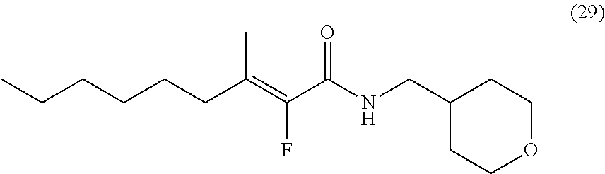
C(CCCCC(=C(C(NCC1CCOCC1)=O)F)C)C
